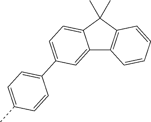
C12=CC(C3=CC=C(C)C=C3)=CC=C1C(C)(C)C1=C2C=CC=C1
